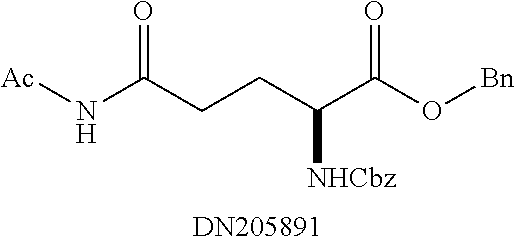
N(C(CCC(C(O[Bn])=O)[NHCbz])=O)[Ac]
